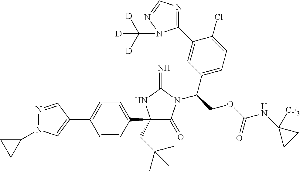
N1=CC(C2=CC=C(C3(CC(C)(C)C)C(=O)N(C(COC(NC4([CF3])CC4)=O)C4=CC=C(Cl)C(C5=NC=NN5C([D])([D])[D])=C4)C(=N)N3)C=C2)=CN1C1CC1
